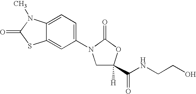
C1(N2CC([H])(C(NCCO)=O)OC2=O)=CC=C2C(=C1)SC(=O)N2C
